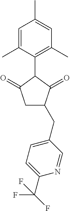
C1=C(C)C(C2C(=O)CC(CC3=CC=C(C(F)(F)F)N=C3)C2=O)=C(C)C=C1C
